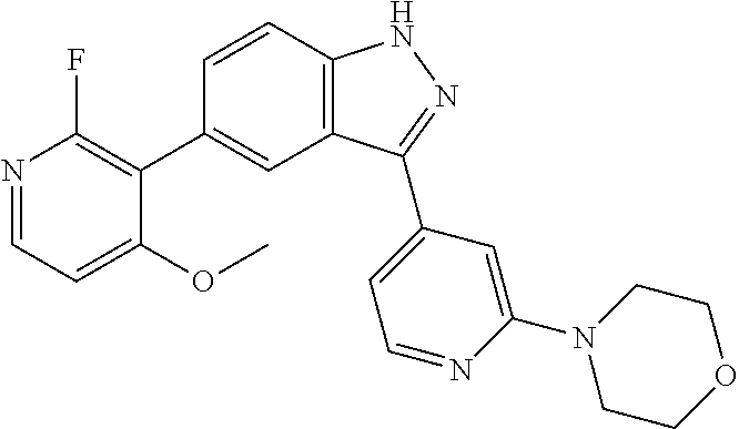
C1=CC2=C(C=C1C1=C(F)N=CC=C1OC)C(C1=CC=NC(N3CCOCC3)=C1)=NN2
